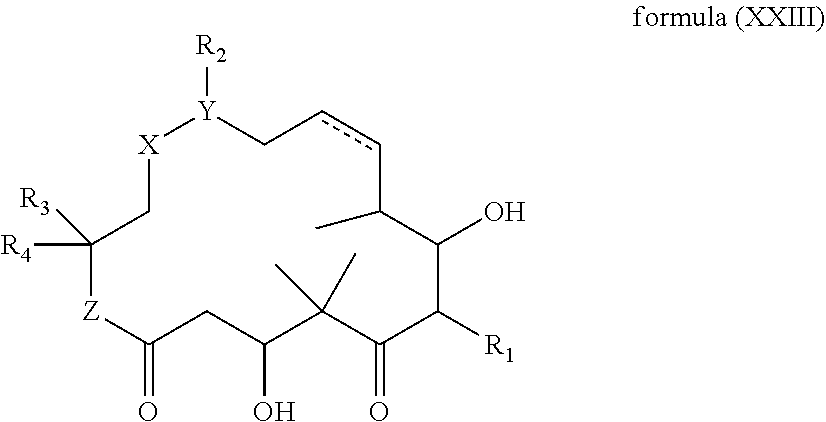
[X]1[Y]([R2])CccC(C)C(O)C([R1])C(=O)C(C)(C)C(O)CC(=O)[Z]C([R4])([R3])C1
